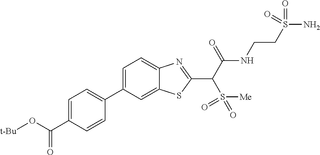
C1=C(C2=CC=C(C(O[t-Bu])=O)C=C2)C=C2C(=C1)N=C(C(C(NCCS(N)(=O)=O)=O)S([Me])(=O)=O)S2
